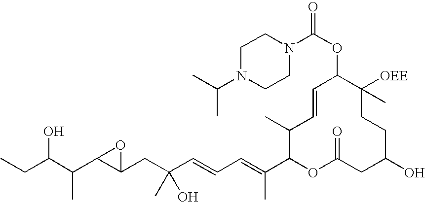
CCC(C(C1C(CC(C=CC=C(C2OC(=O)CC(O)CCC([OEE])(C)C(OC(N3CCN(C(C)C)CC3)=O)C=CC2C)C)(O)C)O1)C)O
